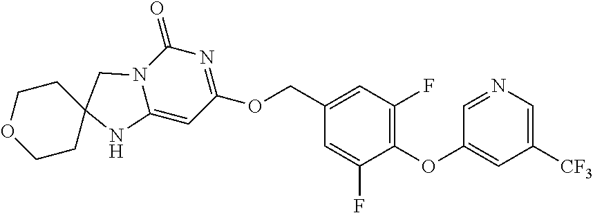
C1(OCC2=CC(F)=C(OC3=CC([CF3])=CN=C3)C(F)=C2)=NC(=O)N2C(=C1)NC1(C2)CCOCC1
